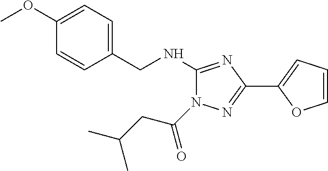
C(C1=CC=C(OC)C=C1)NC1=NC(C2=CC=CO2)=NN1C(=O)CC(C)C
